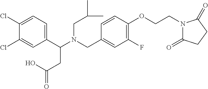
C1(C(N(CC2=CC(F)=C(OCCN3C(=O)CCC3=O)C=C2)CC(C)C)CC(=O)O)=CC=C(Cl)C(Cl)=C1
